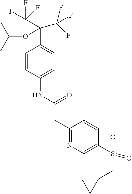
C1=CC(NC(CC2=NC=C(S(=O)(CC3CC3)=O)C=C2)=O)=CC=C1C(C(F)(F)F)(OC(C)C)C(F)(F)F
